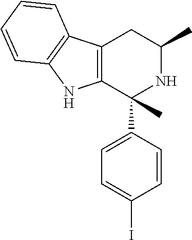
C12=C(NC3=C1C=CC=C3)C(C1=CC=C(I)C=C1)(C)NC(C)C2
